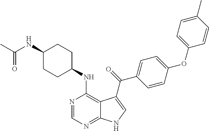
C1(NC(C)=O)CCC(NC2=C3C(=NC=N2)NC=C3C(=O)C2=CC=C(OC3=CC=C(C)C=C3)C=C2)CC1
